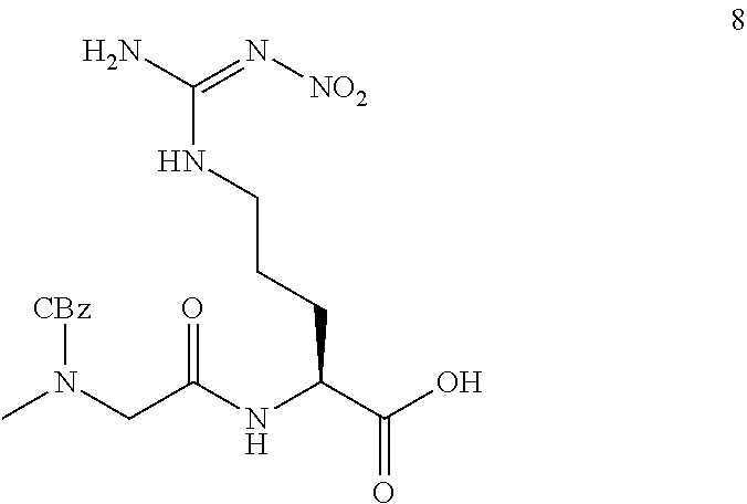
CN(CC(NC(C(O)=O)CCCNC(N)=N[NO2])=O)[CBz]
